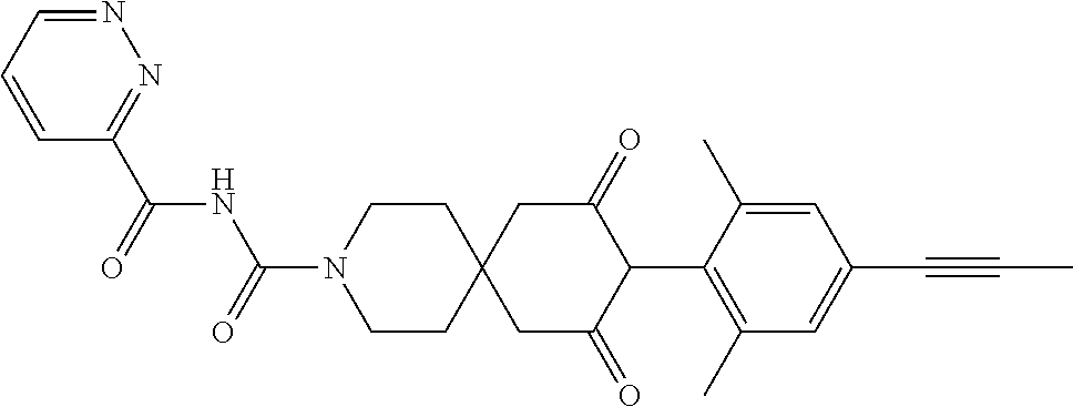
C1CN(C(=O)NC(C2=NN=CC=C2)=O)CCC12CC(=O)C(C1=C(C)C=C(C#CC)C=C1C)C(=O)C2
